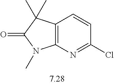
C12=C(N=C(Cl)C=C1)N(C)C(=O)C2(C)C
